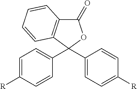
C1=C([R])C=CC(C2(C3=CC=C([R])C=C3)OC(=O)C3=C2C=CC=C3)=C1
